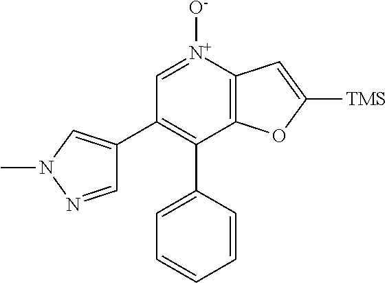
C12=C([N+]([O-])=CC(C3=CN(C)N=C3)=C1C1=CC=CC=C1)C=C([TMS])O2
